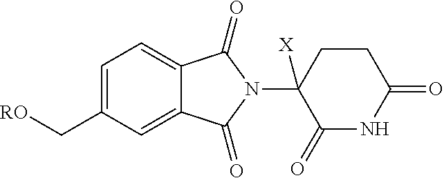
C1=C(C[RO])C=C2C(=C1)C(=O)N(C1([X])C(=O)NC(=O)CC1)C2=O
